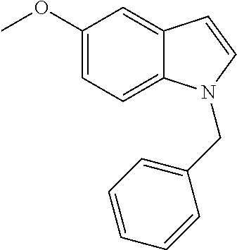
C1(OC)=CC=C2C(=C1)C=CN2CC1=CC=CC=C1
